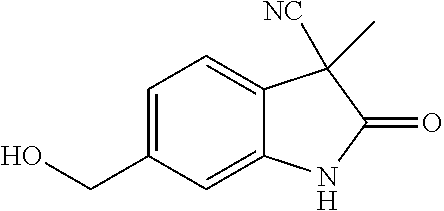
C1(CO)=CC=C2C(=C1)NC(=O)C2(C)[NC]
